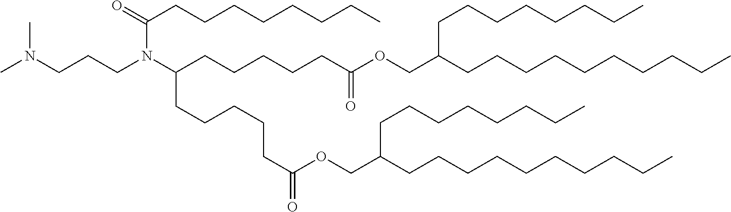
CN(CCCN(C(CCCCCCCC)=O)C(CCCCCC(OCC(CCCCCCCCCC)CCCCCCCC)=O)CCCCCC(OCC(CCCCCCCCCC)CCCCCCCC)=O)C
